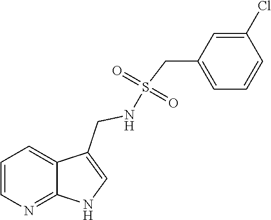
C1=CN=C2C(=C1)C(CNS(=O)(=O)CC1=CC=CC(Cl)=C1)=CN2
